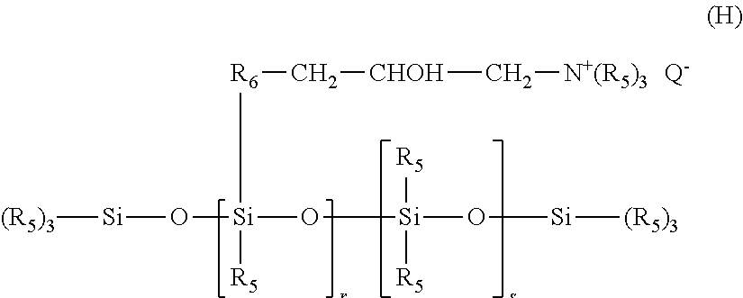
[(R5)3][Si]O[Si](O[Si](O[Si][(R5)3])([R5])[R5])([R6]C[CHOH]C[N+(R5)3])[R5].[Q-]
